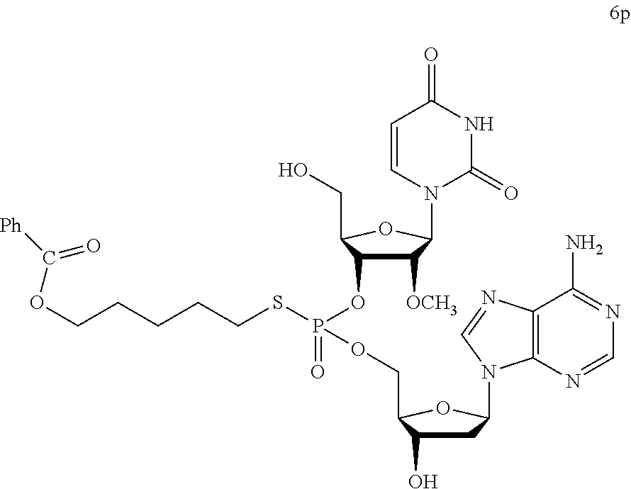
C1C(O)C(COP(=O)(SCCCCCOC(=O)[Ph])OC2C([OCH3])C(N3C=CC(=O)NC3=O)OC2CO)OC1N1C2=C(C(N)=NC=N2)N=C1
